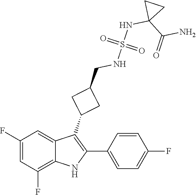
O=S(=O)(NCC1CC(C2=C(C3=CC=C(F)C=C3)NC3=C(F)C=C(F)C=C23)C1)NC1(C(=O)N)CC1
